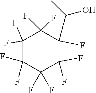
C1(F)(F)C(F)(F)C(F)(F)C(F)(F)C(F)(C(O)C)C1(F)F
